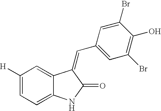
C1([H])=CC=C2C(=C1)C(=CC1=CC(Br)=C(O)C(Br)=C1)C(=O)N2
